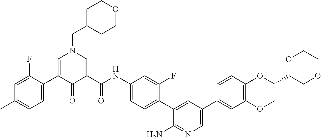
C1C(CN2C=C(C3=CC=C(C)C=C3F)C(=O)C(C(NC3=CC=C(C4=CC(C5=CC(OC)=C(OCC6COCCO6)C=C5)=CN=C4N)C(F)=C3)=O)=C2)CCOC1
